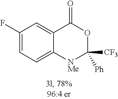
C1(F)=CC=C2C(=C1)C(=O)OC([CF3])([Ph])[NMe]2
